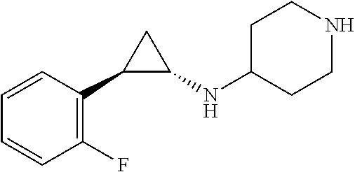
C1(F)=C(C2C(NC3CCNCC3)C2)C=CC=C1
